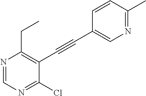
N1=C(C)C=CC(C#CC2=C(CC)N=CN=C2Cl)=C1
